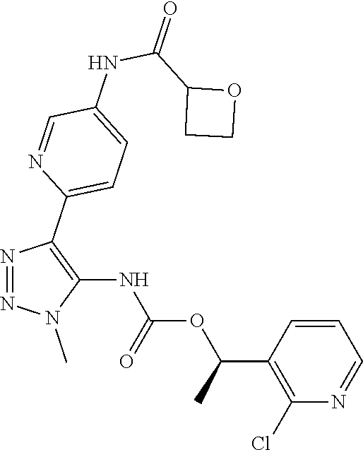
N1=NN(C)C(NC(OC(C2=C(Cl)N=CC=C2)C)=O)=C1C1=CC=C(NC(C2CCO2)=O)C=N1
